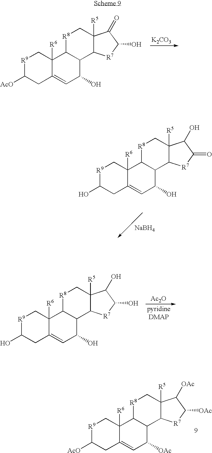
[R9]1C([AcO])CC2=CC(O)C3C(C2([R6])C1)[R8]CC1([R5])C3[R7]C(O)C1=O.[K2CO3].[R9]1C([AcO])CC2=CC([OAc])C3C(C2([R6])C1)[R8]CC1([R5])C3[R7]C([OAc])C1[OAc].[R9]1C(O)CC2=CC(O)C3C(C2([R6])C1)[R8]CC1([R5])C3[R7]C(=O)C1O.[NaBH4].[R9]1C(O)CC2=CC(O)C3C(C2([R6])C1)[R8]CC1([R5])C3[R7]C(O)C1O.[Ac2O]
